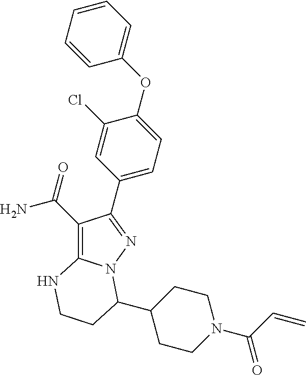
C1(C(N)=O)=C2N(N=C1C1=CC=C(OC3=CC=CC=C3)C(Cl)=C1)C(C1CCN(C(C=C)=O)CC1)CCN2
